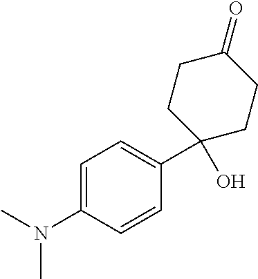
C1=C(N(C)C)C=CC(C2(O)CCC(=O)CC2)=C1
